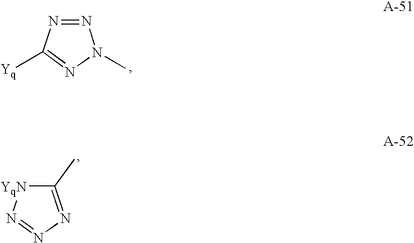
N1=NC([Yq])=NN1C.C1(C)=NN=N[YqN]1
